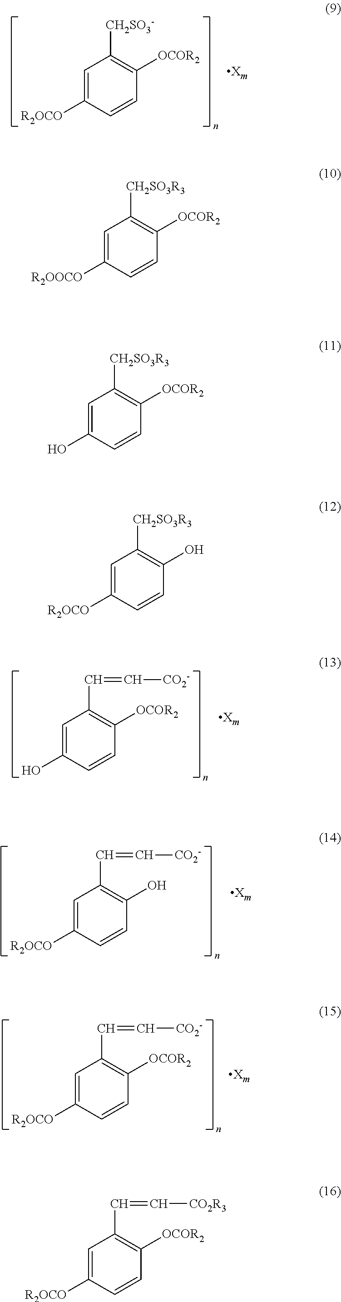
C1=C([R2OOCO])C=CC([OCOR2])=C1[CH2SO3R3].C1=C([R2OCO])C=CC([OCOR2])=C1C=C[CO2R3].C1=C(O)C=CC([OCOR2])=C1[CH2SO3R3].C1=C([R2OCO])C=CC(O)=C1[CH2SO3R3].C1=C([R2OCO])C=CC([OCOR2])=C1[CH2SO3-].C1=C(O)C=CC([OCOR2])=C1C=C[CO2-].C1=C([R2OCO])C=CC(O)=C1C=C[CO2-].C1=C([R2OCO])C=CC([OCOR2])=C1C=C[CO2-]
